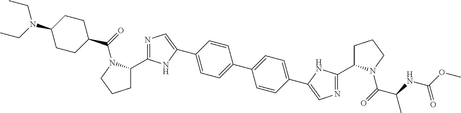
C1C(C2=NC=C(C3=CC=C(C4=CC=C(C5=CN=C(C6CCCN6C(=O)C(NC(OC)=O)C)N5)C=C4)C=C3)N2)N(C(=O)C2CCC(N(CC)CC)CC2)CC1
